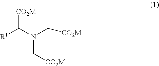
[R1]C(N(C[CO2M])C[CO2M])[CO2M]
